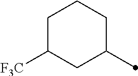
C1C([F3C])CC(C)CC1
